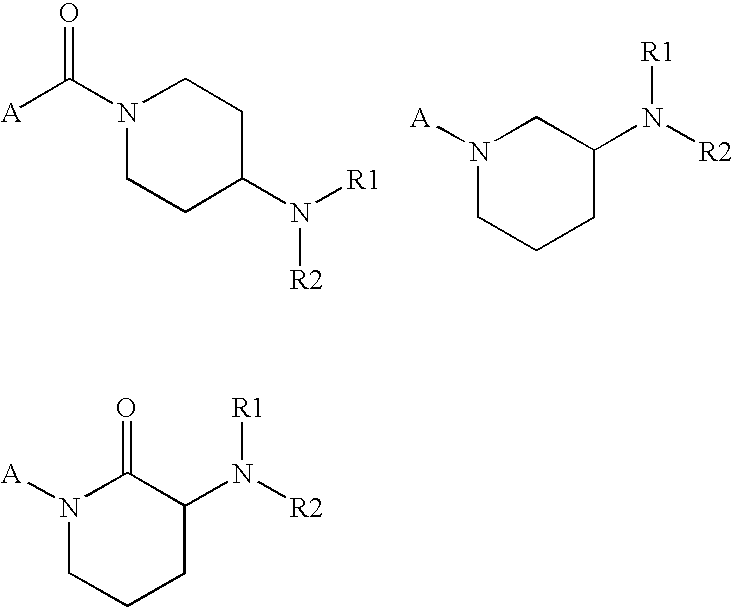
N1(C([A])=O)CCC(N([R1])[R2])CC1.N1([A])CCCC(N([R2])[R1])C1.N1([A])CCCC(N([R2])[R1])C1=O
